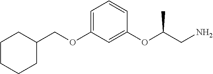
C1C(COC2=CC=CC(OC(CN)C)=C2)CCCC1
